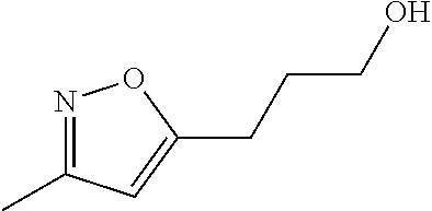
N1=C(C)C=C(CCCO)O1
